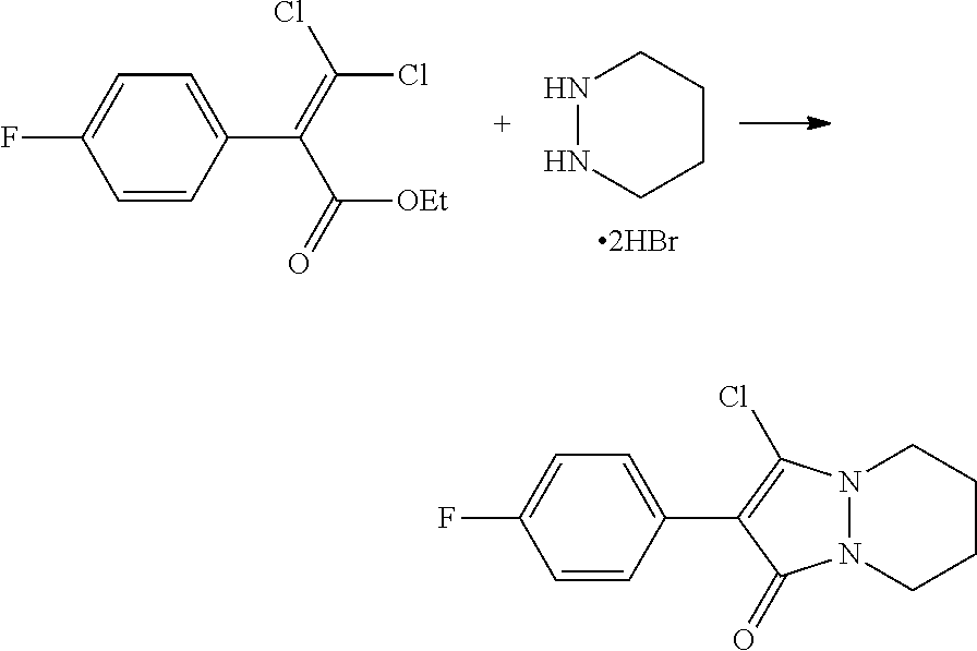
N1NCCCC1.C1=CC(C(=C(Cl)Cl)C(=O)[OEt])=CC=C1F.N12N(CCCC1)C(=O)C(C1=CC=C(F)C=C1)=C2Cl
